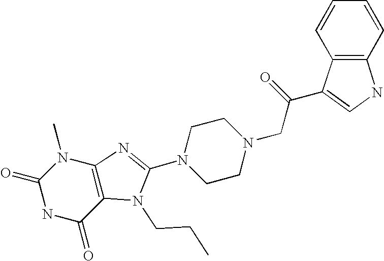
C12=C(C=CC=C1)NC=C2C(CN1CCN(C2=NC3=C(C(=O)NC(=O)N3C)N2CCC)CC1)=O
